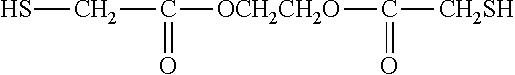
C([OCH2CH2O]C([CH2SH])=O)(=O)CS
